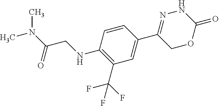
C1(C2=CC(C(F)(F)F)=C(NCC(N(C)C)=O)C=C2)=NNC(=O)OC1
